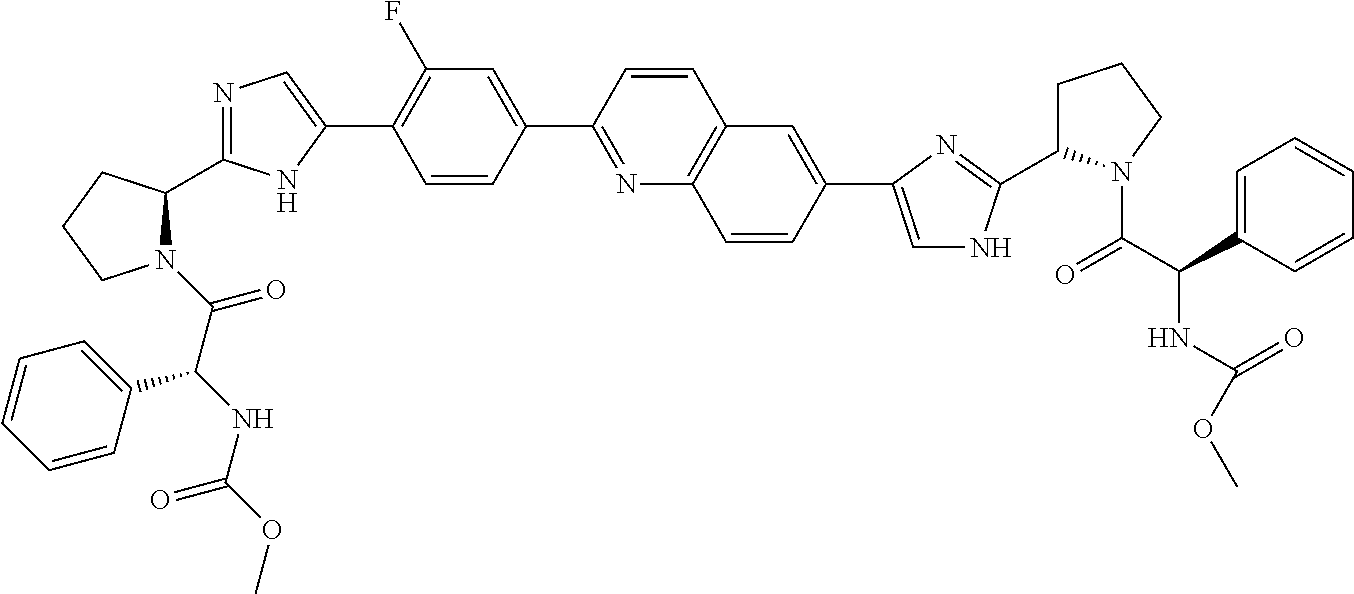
N1(C(=O)C(NC(OC)=O)C2=CC=CC=C2)C(C2=NC=C(C3=C(F)C=C(C4=NC5=C(C=C4)C=C(C4=CNC(C6CCCN6C(C(C6=CC=CC=C6)NC(OC)=O)=O)=N4)C=C5)C=C3)N2)CCC1
